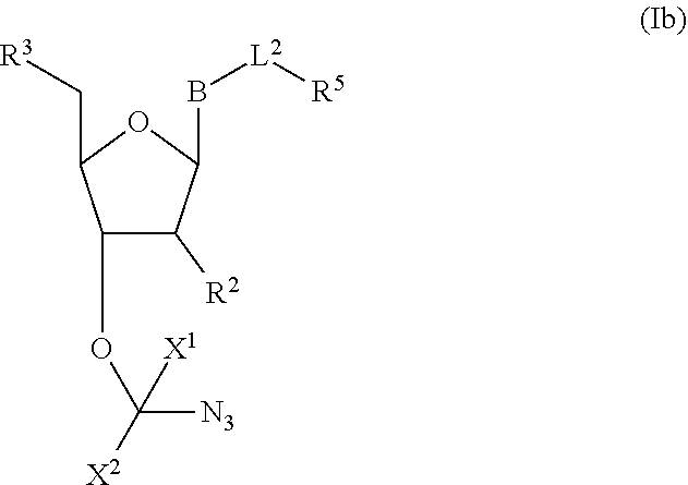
C1(OC([N3])([X1])[X2])C([R2])C(B[L2][R5])OC1C[R3]
